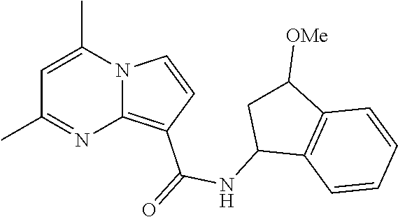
C1=C(C)N2C(=C(C(=O)NC3C4=C(C([OMe])C3)C=CC=C4)C=C2)N=C1C
